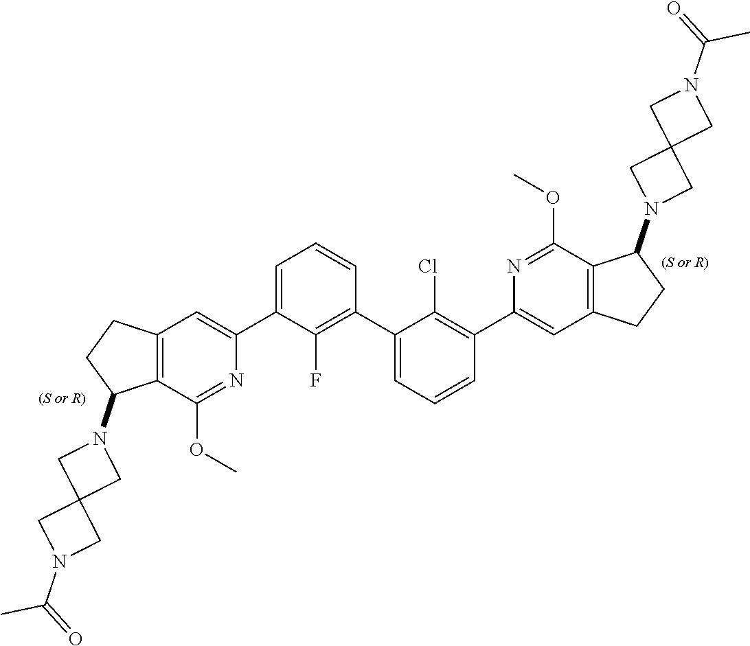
C12=C(C(OC)=NC(C3=CC=CC(C4=CC=CC(C5=CC6=C(C(OC)=N5)C(N5CC7(C5)CN(C(C)=O)C7)CC6)=C4Cl)=C3F)=C1)C(N1CC3(C1)CN(C(C)=O)C3)CC2
